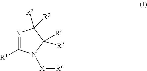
N1=C([R1])N([X][R6])C([R5])([R4])C1([R3])[R2]
